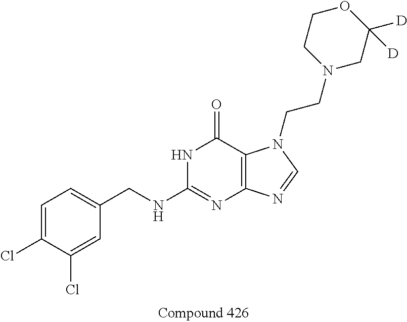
C12=C(C(=O)NC(NCC3=CC=C(Cl)C(Cl)=C3)=N1)N(CCN1CCOC([D])([D])C1)C=N2
